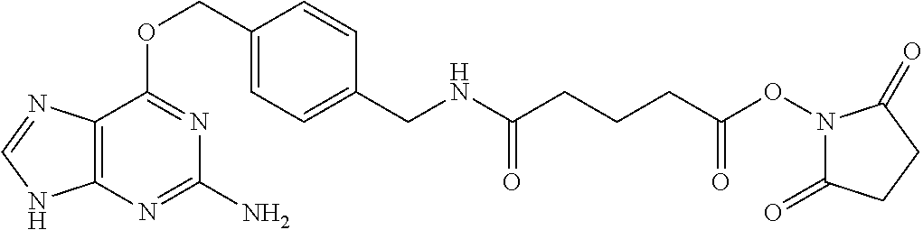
C12=C(N=C(N)N=C1OCC1=CC=C(CNC(CCCC(ON3C(=O)CCC3=O)=O)=O)C=C1)NC=N2
